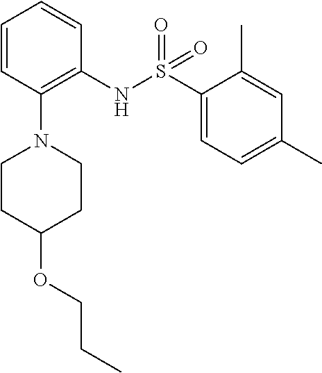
C1=CC(N2CCC(OCCC)CC2)=C(NS(C2=CC=C(C)C=C2C)(=O)=O)C=C1
